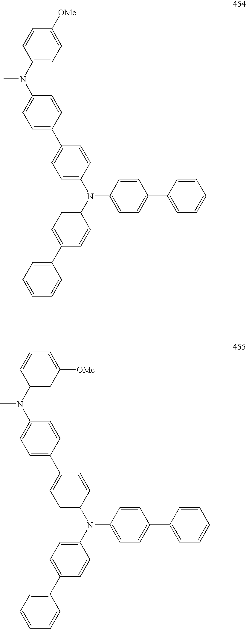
C1(C2=CC=C(N(C3=CC=C(C4=CC=CC=C4)C=C3)C3=CC=C(C4=CC=CC=C4)C=C3)C=C2)=CC=C(N(C2=CC=C([OMe])C=C2)C)C=C1.C1(C2=CC=C(N(C3=CC=C(C4=CC=CC=C4)C=C3)C3=CC=C(C4=CC=CC=C4)C=C3)C=C2)=CC=C(N(C2=CC([OMe])=CC=C2)C)C=C1
